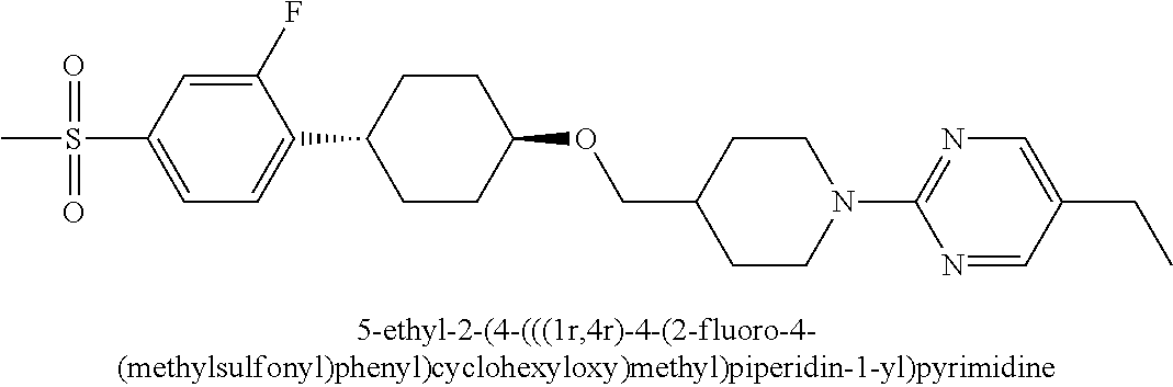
S(C1=CC=C(C2CCC(OCC3CCN(C4=NC=C(CC)C=N4)CC3)CC2)C(F)=C1)(=O)(=O)C
